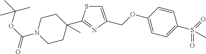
C1(C2=NC(COC3=CC=C(S(=O)(=O)C)C=C3)=CS2)(C)CCN(C(OC(C)(C)C)=O)CC1
